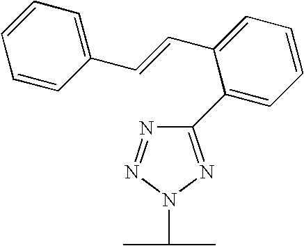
C1(C2=CC=CC=C2C=CC2=CC=CC=C2)=NN(C(C)C)N=N1
